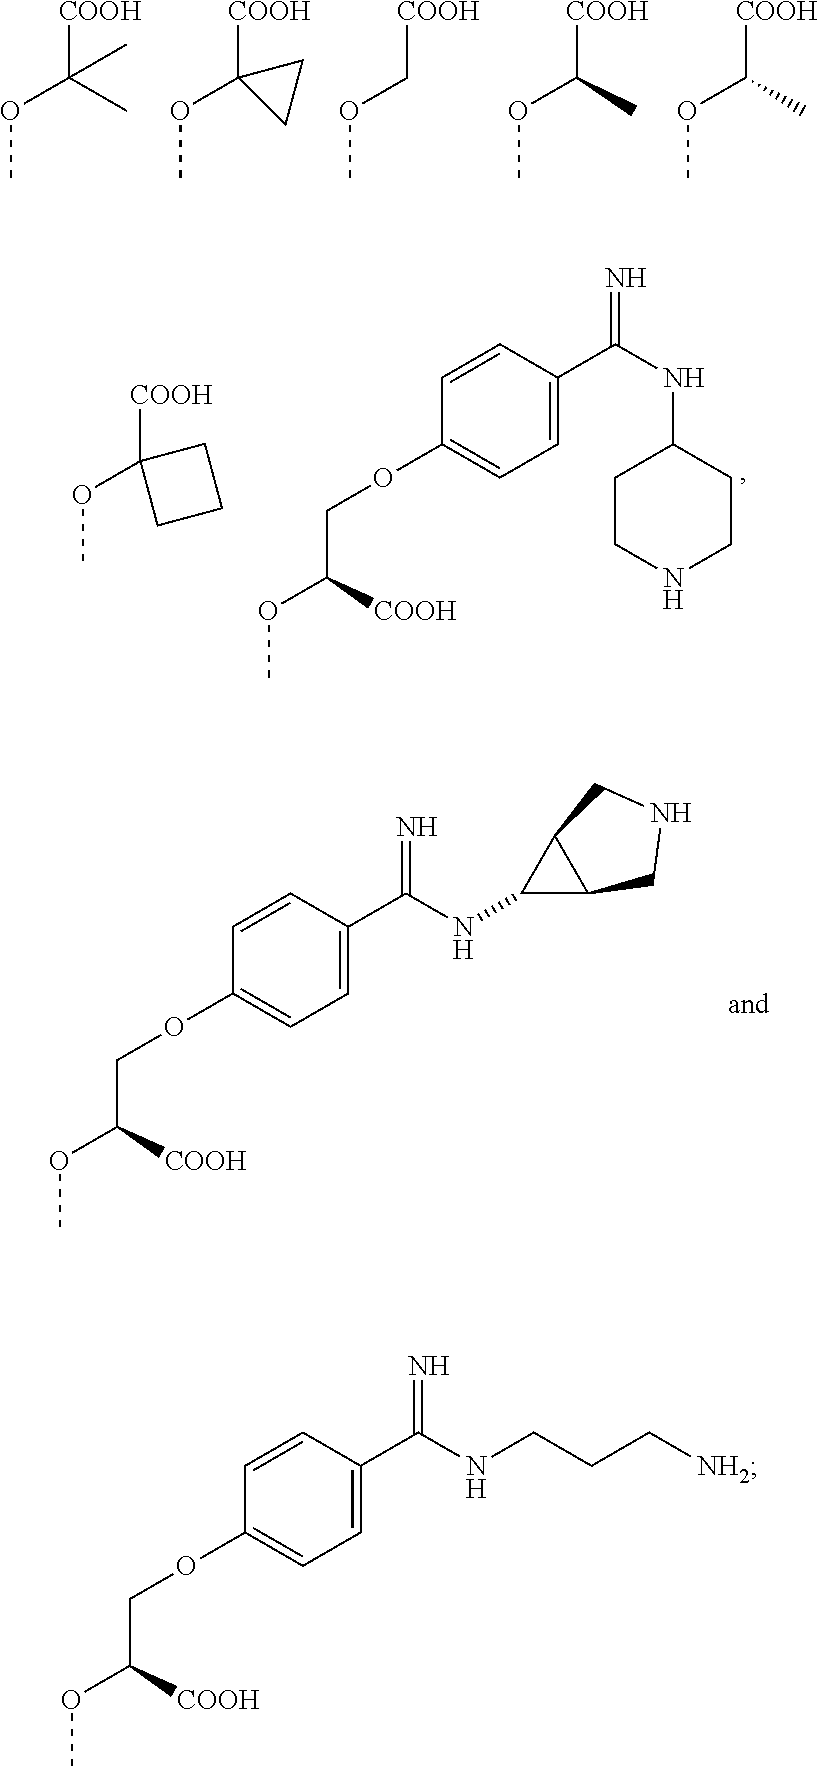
COC([COOH])(C)C.COC1([COOH])CC1.COC[COOH].COC([COOH])C.COC([COOH])C.COC1([COOH])CCC1.COC(COC1=CC=C(C(NC2CCNCC2)=N)C=C1)[COOH].COC(COC1=CC=C(C(NC2C3C2CNC3)=N)C=C1)[COOH].COC(COC1=CC=C(C(NCCC[NH2])=N)C=C1)[COOH]
